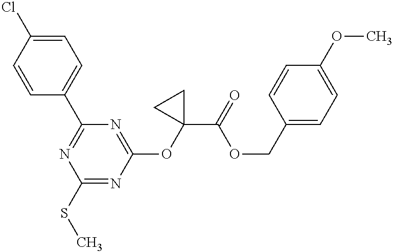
C1=CC(C2=NC(SC)=NC(OC3(C(=O)OCC4=CC=C(OC)C=C4)CC3)=N2)=CC=C1Cl
